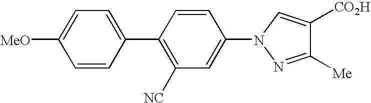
C1=CC(C2=C([NC])C=C(N3N=C([Me])C([CO2H])=C3)C=C2)=CC=C1[MeO]
